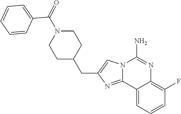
C12=CC=CC(F)=C1N=C(N)N1C2=NC(CC2CCN(C(C3=CC=CC=C3)=O)CC2)=C1
